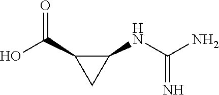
OC(=O)C1CC1NC(=N)N
